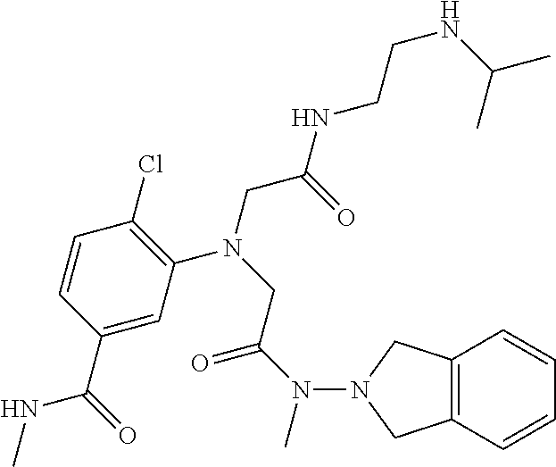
N(C(CN(CC(=O)NCCNC(C)C)C1=C(Cl)C=CC(C(=O)NC)=C1)=O)(C)N1CC2=C(C1)C=CC=C2
